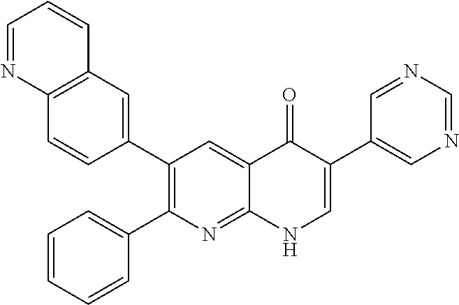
C12=C(C=C(C3=C(C4=CC=CC=C4)N=C4C(=C3)C(=O)C(C3=CN=CN=C3)=CN4)C=C1)C=CC=N2
